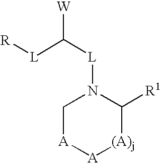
C1[A][A][(A)j]C([R1])N1[L]C([L][R])[W]
